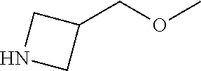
C1(COC)CNC1
